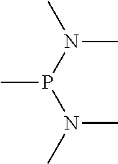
N(P(N(C)C)C)(C)C
